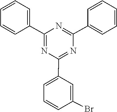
C1(C2=CC=CC=C2)=NC(C2=CC=CC=C2)=NC(C2=CC=CC(Br)=C2)=N1
